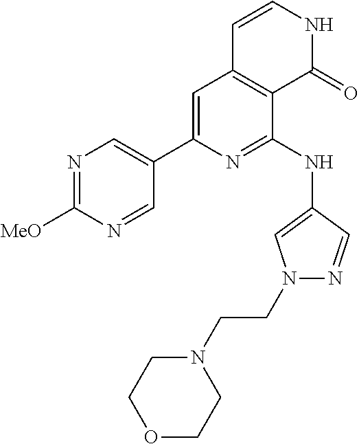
C1(C2=CC3=C(C(NC4=CN(CCN5CCOCC5)N=C4)=N2)C(=O)NC=C3)=CN=C([MeO])N=C1
